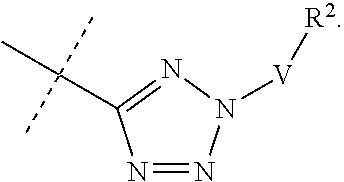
N1=NN([V][R2])N=C1C(C)(C)C
